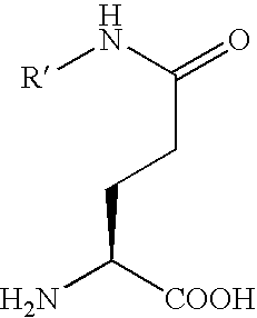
NC([COOH])CCC(=O)N[R]
